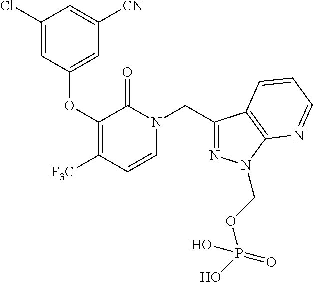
C1(Cl)=CC(OC2=C([F3C])C=CN(CC3=NN(COP(O)(=O)O)C4=C3C=CC=N4)C2=O)=CC([CN])=C1
